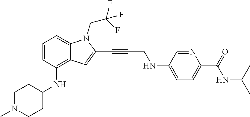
C1=CC(NC2CCN(C)CC2)=C2C(=C1)N(CC(F)(F)F)C(C#CCNC1=CC=C(C(=O)NC(C)C)N=C1)=C2
